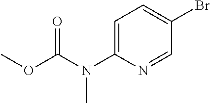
BrC1=CC=C(N(C(OC)=O)C)N=C1
